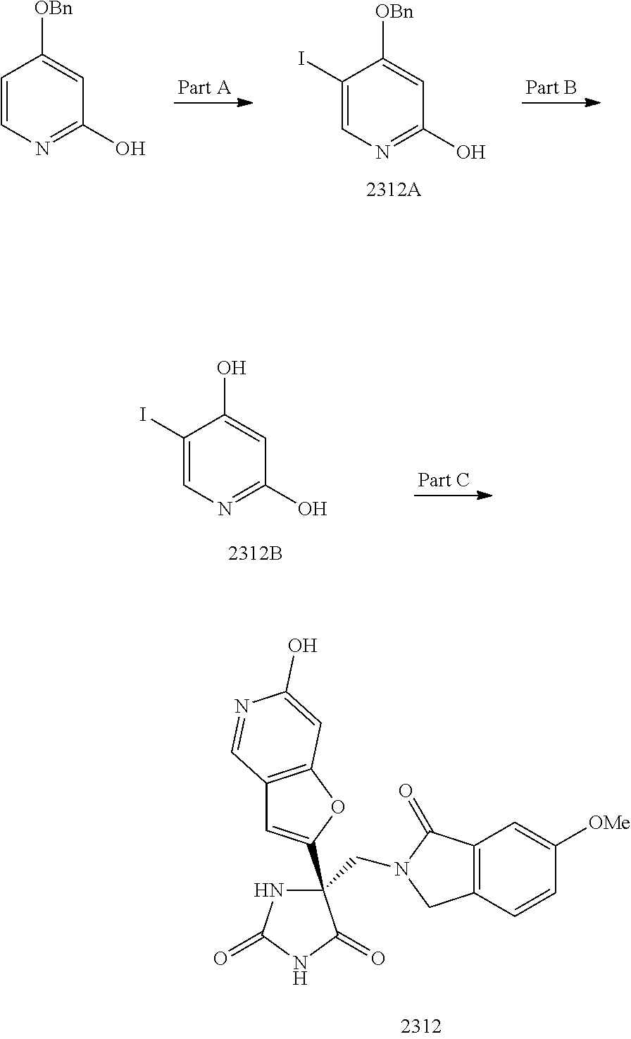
C1=CN=C(O)C=C1[OBn].C1(I)=CN=C(O)C=C1[OBn].C1(I)=CN=C(O)C=C1O.C1(CN2C(=O)C3=C(C2)C=CC([OMe])=C3)(C2=CC3=C(O2)C=C(O)N=C3)NC(=O)NC1=O
